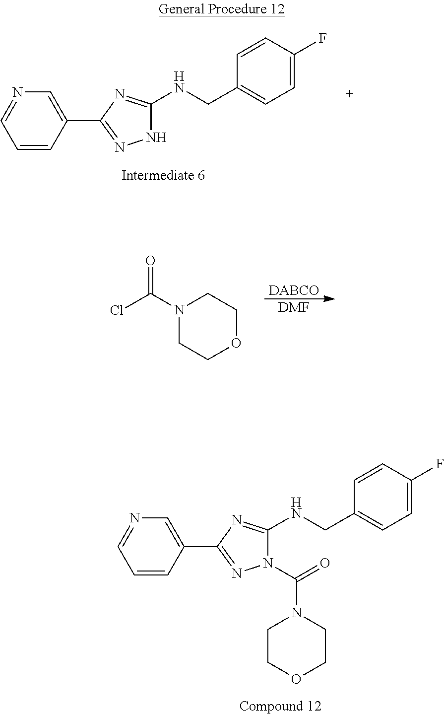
C1=CC(C2=NN(C(N3CCOCC3)=O)C(NCC3=CC=C(F)C=C3)=N2)=CN=C1.C1=CC(C2=NNC(NCC3=CC=C(F)C=C3)=N2)=CN=C1.[DABCO].[DMF].ClC(N1CCOCC1)=O
